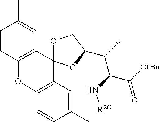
C1=CC(C)=CC2=C1OC1=C(C=C(C)C=C1)C21OCC(C(C(C(=O)[OtBu])N[R2C])C)O1
